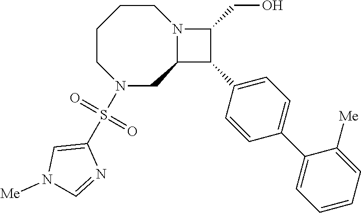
C1CCCN(S(C2=CN([Me])C=N2)(=O)=O)CC2N1C(CO)C2C1=CC=C(C2=CC=CC=C2[Me])C=C1
